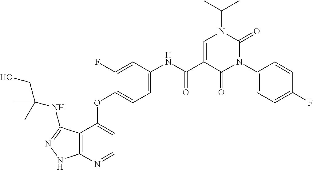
C12=C(N=CC=C1OC1=CC=C(NC(C3=CN(C(C)C)C(=O)N(C4=CC=C(F)C=C4)C3=O)=O)C=C1F)NN=C2NC(CO)(C)C
